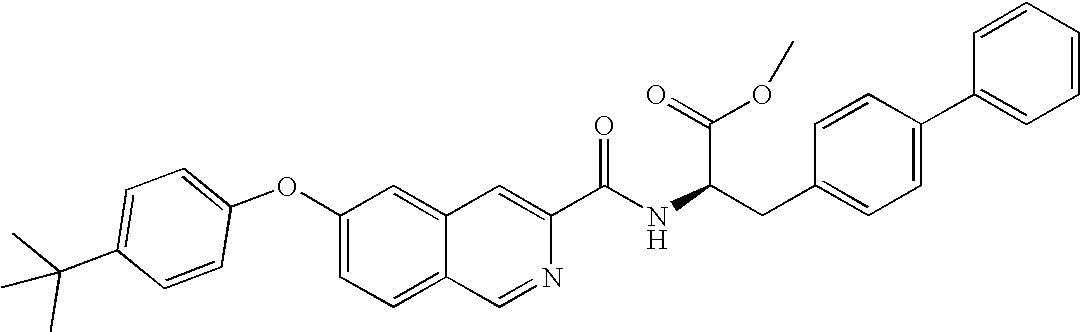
C1=C(C(C)(C)C)C=CC(OC2=CC=C3C(=C2)C=C(C(NC(CC2=CC=C(C4=CC=CC=C4)C=C2)C(OC)=O)=O)N=C3)=C1
